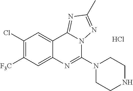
C1(Cl)=C([F3C])C=C2C(=C1)C1=NC(C)=NN1C(N1CCNCC1)=N2.Cl
